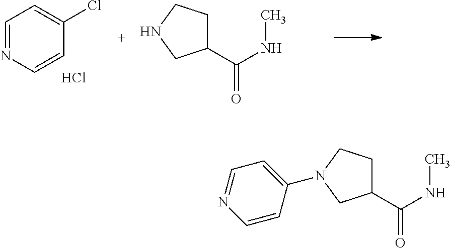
C1=NC=CC(Cl)=C1.Cl.C1(C(NC)=O)CCNC1.C1=CC(N2CCC(C(NC)=O)C2)=CC=N1
